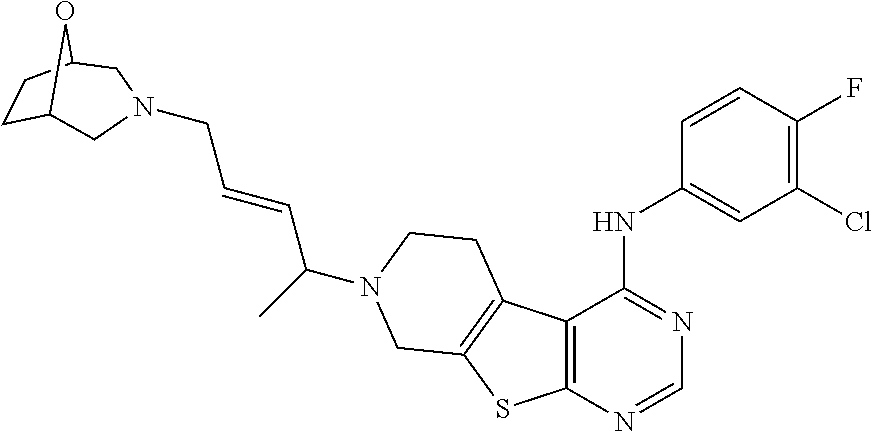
C12=C(N=CN=C1NC1=CC(Cl)=C(F)C=C1)SC1=C2CCN(C(C=CCN2CC3CCC(O3)C2)C)C1
